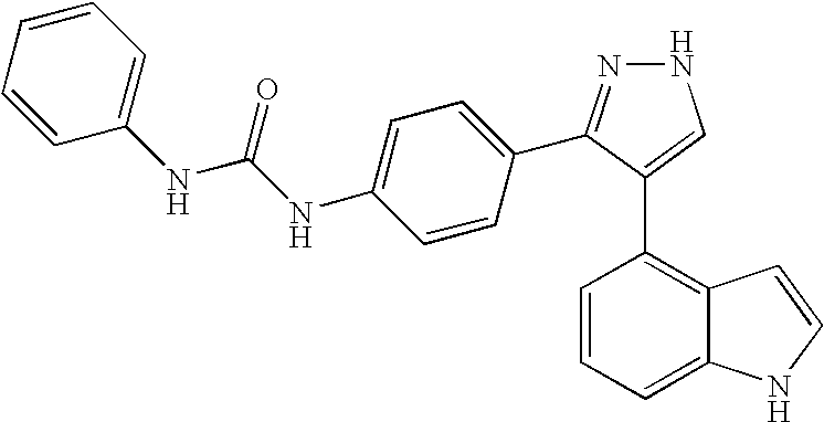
C1=CC=C2C(=C1C1=CNN=C1C1=CC=C(NC(NC3=CC=CC=C3)=O)C=C1)C=CN2
